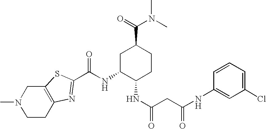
CN1CCC2=C(C1)SC(C(NC1C(NC(CC(NC3=CC(Cl)=CC=C3)=O)=O)CCC(C(=O)N(C)C)C1)=O)=N2
